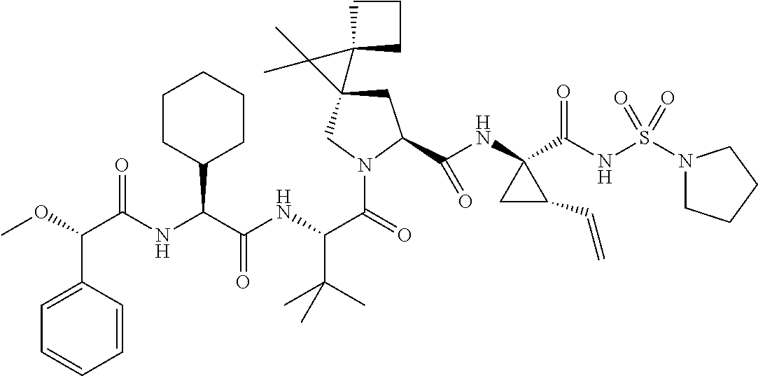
C1C(C(NC2(C(NS(N3CCCC3)(=O)=O)=O)CC2C=C)=O)N(C(C(NC(C(NC(=O)C(OC)C2=CC=CC=C2)C2CCCCC2)=O)C(C)(C)C)=O)CC12C1(CCC1)C2(C)C
